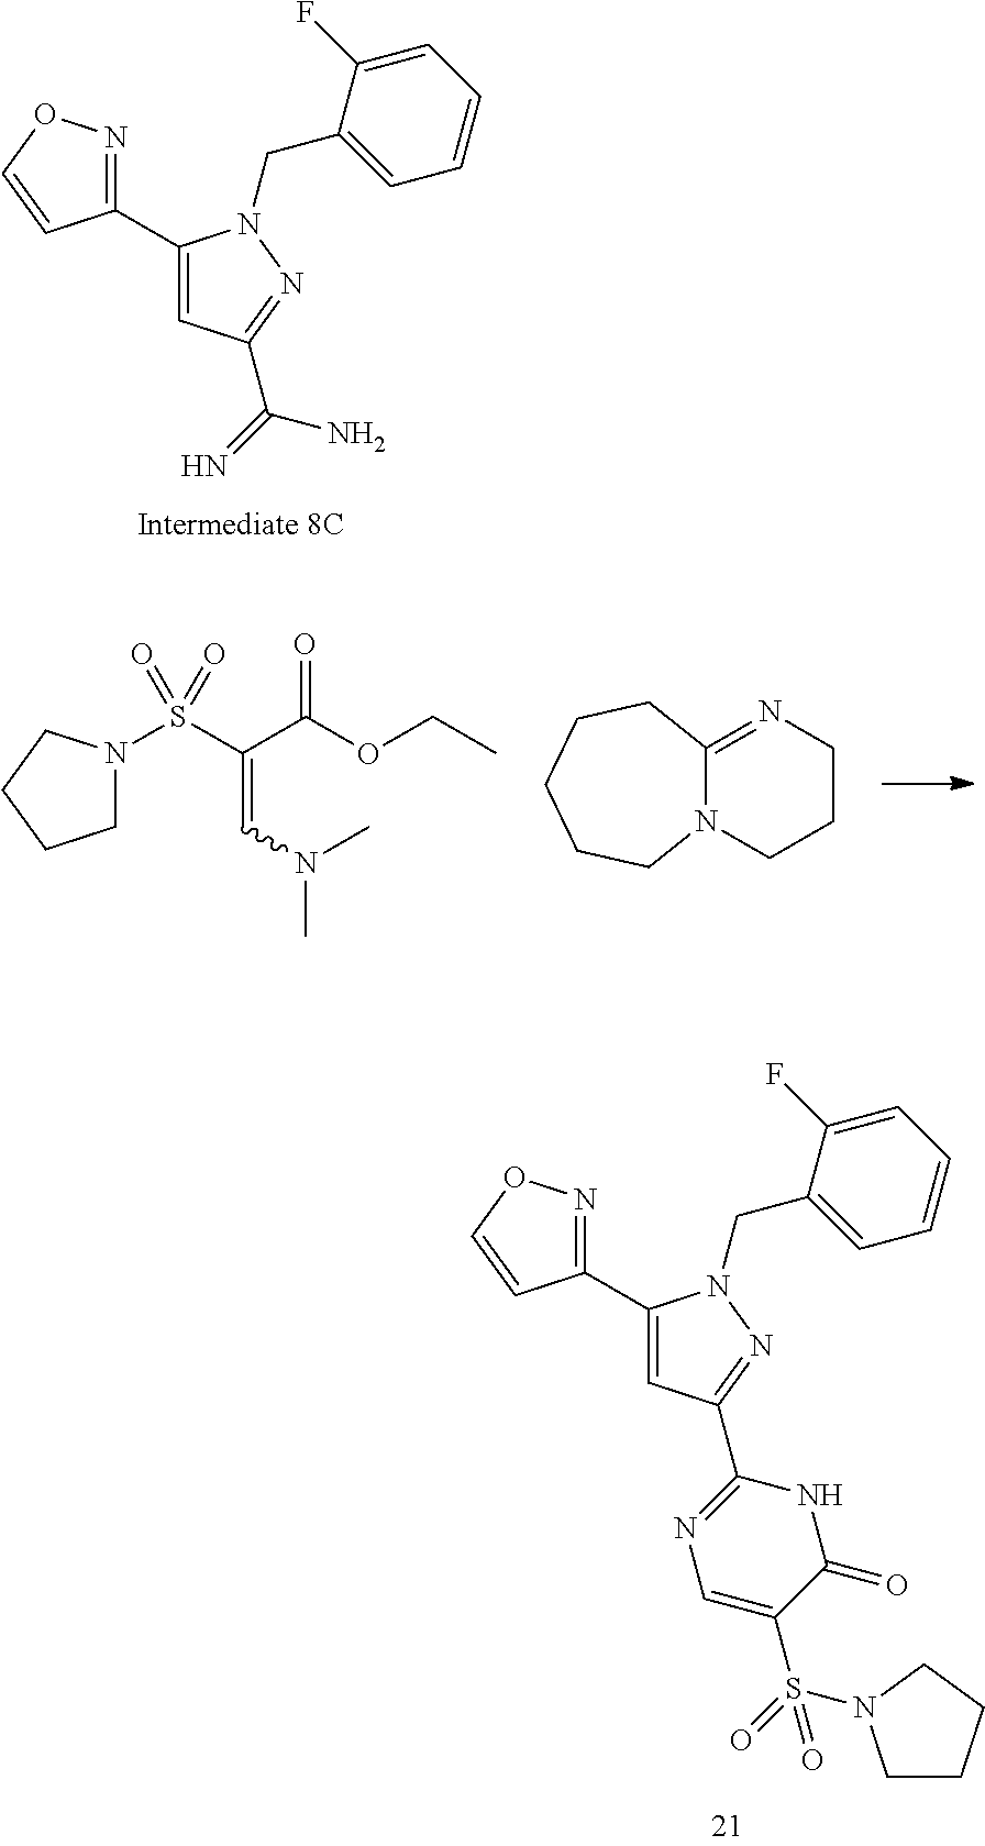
C1=CC=C(F)C(CN2C(C3=NOC=C3)=CC(C(=N)N)=N2)=C1.C1=CC=C(F)C(CN2C(C3=NOC=C3)=CC(C3=NC=C(S(=O)(=O)N4CCCC4)C(=O)N3)=N2)=C1.C1N(S(C(C(OCC)=O)=CN(C)C)(=O)=O)CCC1.C12=NCCCN1CCCCC2
